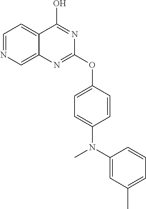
C1=NC=C2C(=C1)C(O)=NC(OC1=CC=C(N(C3=CC(C)=CC=C3)C)C=C1)=N2
